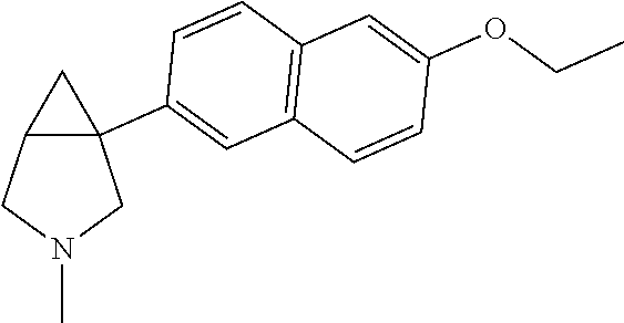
C12C(C3=CC4=C(C=C3)C=C(OCC)C=C4)(CN(C)C1)C2
